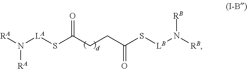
[RA]N([LA]SC(CCC(S[LB]N([RB])[RB])=O)=O)[RA]
